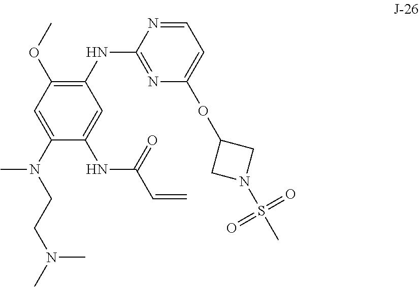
C1=C(N(CCN(C)C)C)C(NC(C=C)=O)=CC(NC2=NC(OC3CN(S(C)(=O)=O)C3)=CC=N2)=C1OC
